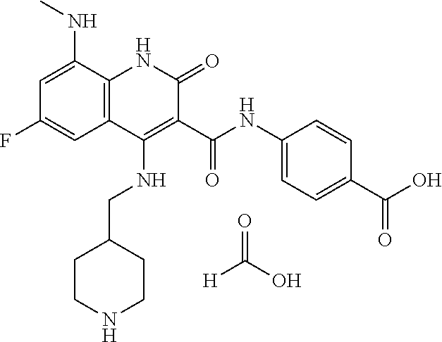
C1=C(NC)C2=C(C=C1F)C(NCC1CCNCC1)=C(C(NC1=CC=C(C(O)=O)C=C1)=O)C(=O)N2.[H]C(O)=O
